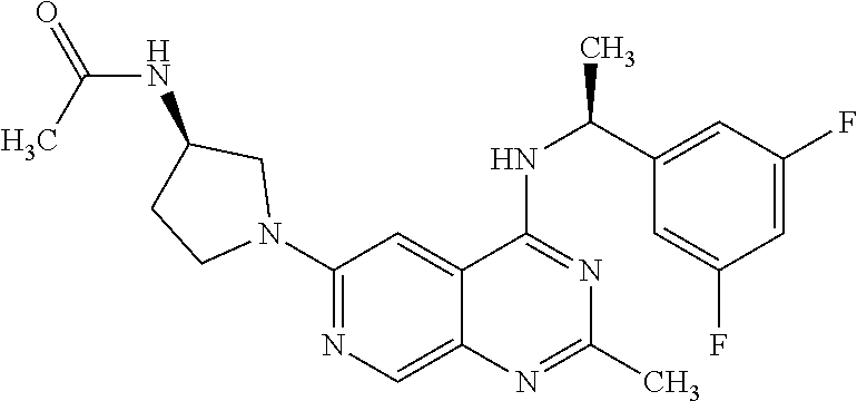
C1(N2CC(NC(=O)C)CC2)=NC=C2C(=C1)C(NC(C1=CC(F)=CC(F)=C1)C)=NC(C)=N2
